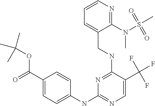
C1(C(=O)OC(C)(C)C)=CC=C(NC2=NC=C(C(F)(F)F)C(NCC3=CC=CN=C3N(S(C)(=O)=O)C)=N2)C=C1
